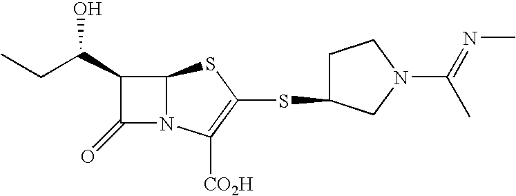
C12N(C([CO2H])=C(SC3CCN(C(=NC)C)C3)S1)C(=O)C2C(O)CC
